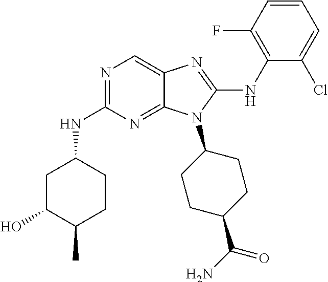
N1=C(NC2CC(O)C(C)CC2)N=C2C(=C1)N=C(NC1=C(F)C=CC=C1Cl)N2C1CCC(C(N)=O)CC1
